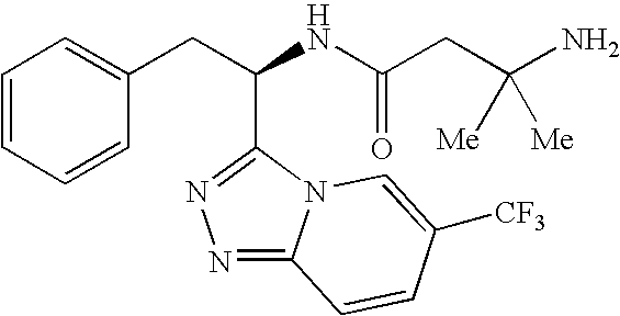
N1=C2N(C(C(CC3=CC=CC=C3)NC(CC(N)([Me])[Me])=O)=N1)C=C([CF3])C=C2
